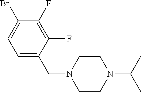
C1=C(CN2CCN(C(C)C)CC2)C(F)=C(F)C(Br)=C1
